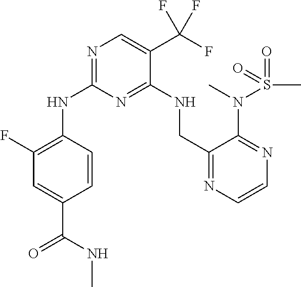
N(C1=NC=C(C(F)(F)F)C(NCC2=NC=CN=C2N(S(=O)(C)=O)C)=N1)C1=C(F)C=C(C(NC)=O)C=C1
